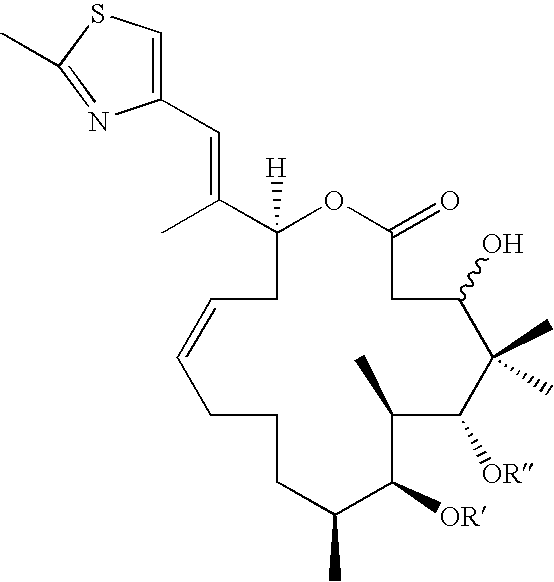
C1([H])(C(C)=CC2=CSC(C)=N2)OC(=O)CC(O)C(C)(C)C([OR])C(C)C([OR])C(C)CCCC=CC1
